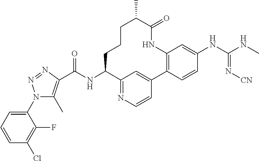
C12=NC=CC(=C1)C1=C(C=C(NC(=N[CN])NC)C=C1)NC(=O)C(C)CCCC2NC(C1=C(C)N(C2=CC=CC(Cl)=C2F)N=N1)=O
